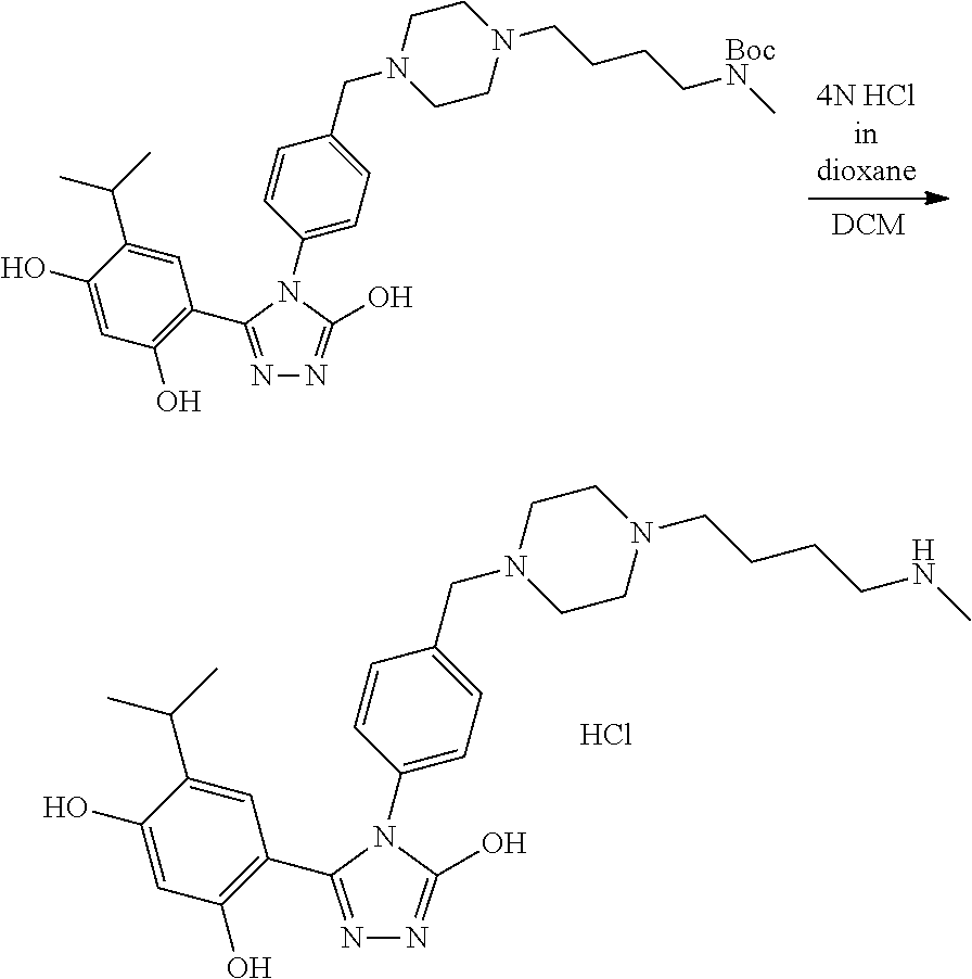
N1=C(C2=C(O)C=C(O)C(C(C)C)=C2)N(C2=CC=C(CN3CCN(CCCC[BocN]C)CC3)C=C2)C(O)=N1.N1=C(C2=C(O)C=C(O)C(C(C)C)=C2)N(C2=CC=C(CN3CCN(CCCCNC)CC3)C=C2)C(O)=N1.Cl
